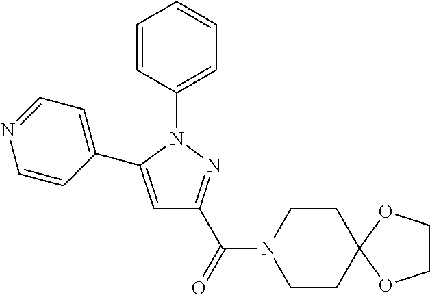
C1=CC(N2C(C3=CC=NC=C3)=CC(C(N3CCC4(OCCO4)CC3)=O)=N2)=CC=C1
